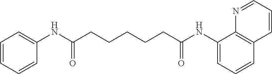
N(C(CCCCCC(NC1=CC=CC2=C1N=CC=C2)=O)=O)C1=CC=CC=C1
